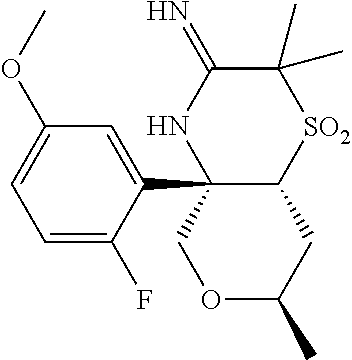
C12(C3=CC(OC)=CC=C3F)C(CC(C)OC1)[SO2]C(C)(C)C(=N)N2
